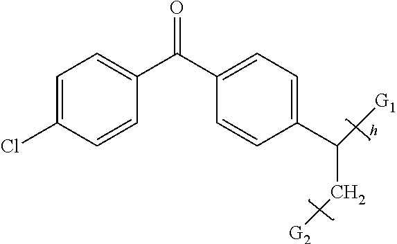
C1=C(Cl)C=CC(C(C2=CC=C(C(C[G2])[G1])C=C2)=O)=C1
